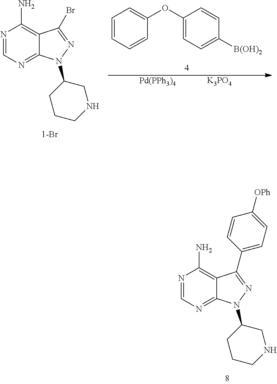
N1=CN=C2C(=C1N)C(C1=CC=C([OPh])C=C1)=NN2C1CCCNC1.N1=CN=C2C(=C1N)C(Br)=NN2C1CCCNC1.C1=CC=CC(OC2=CC=C([B(OH)2])C=C2)=C1.[Pd(PPh3)4].[K3PO4]
